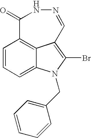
C1=CC=C2C3=C1C(=O)NN=CC3=C(Br)N2CC1=CC=CC=C1
